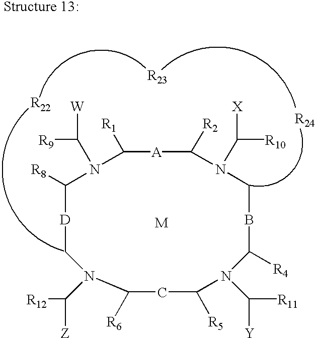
[R22].[R23].[R24].[M].C1([R1])N(C([W])[R9])C([R8])[D]CN(C([R12])[Z])C([R6])CC([R5])N(C([R11])[Y])C([R4])BCN(C([X])[R10])C([R2])[A]1
